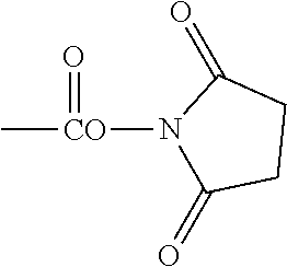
N1([CO](C)=O)C(=O)CCC1=O
